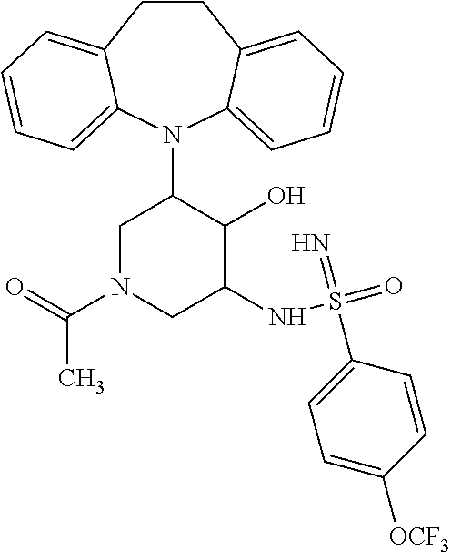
C12=CC=CC=C1N(C1CN(C(C)=O)CC(NS(=O)(=N)C3=CC=C([OCF3])C=C3)C1O)C1=CC=CC=C1CC2
